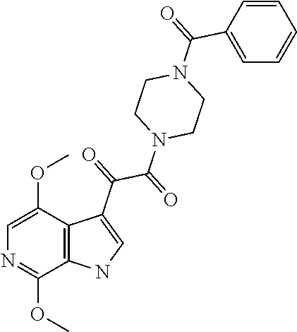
C12=C(NC=C1C(=O)C(=O)N1CCN(C(=O)C3=CC=CC=C3)CC1)C(OC)=NC=C2OC
